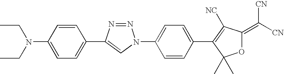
C1=C(N(CC)CC)C=CC(C2=CN(C3=CC=C(C4=C([NC])C(=C([CN])[CN])OC4(C)C)C=C3)N=N2)=C1
